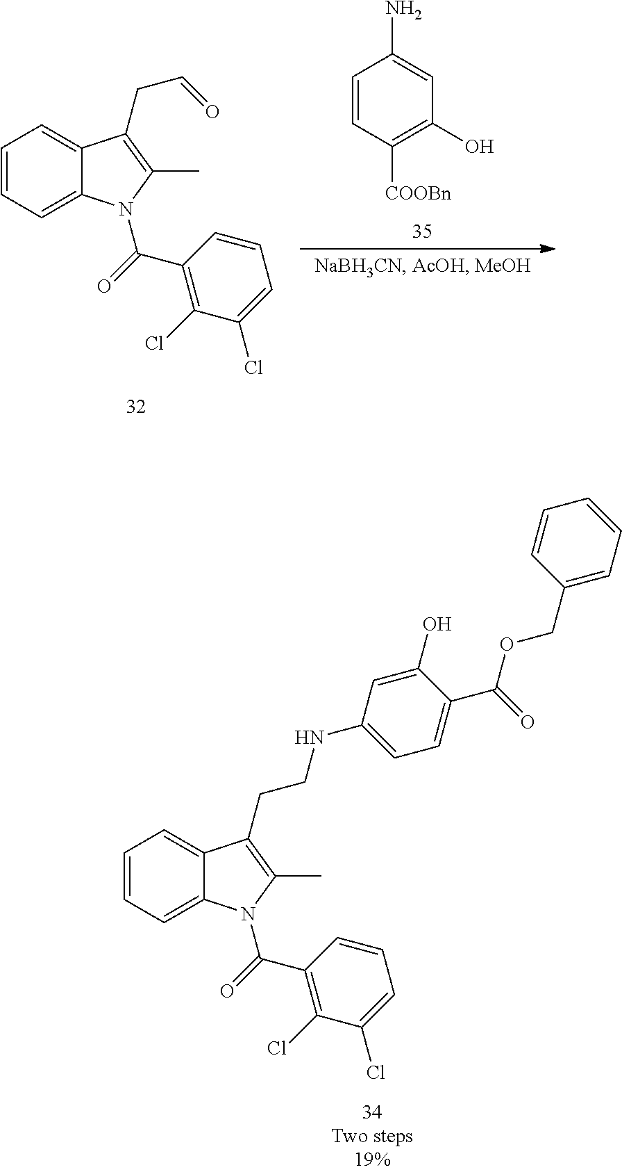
C1=CC=C2C(=C1)C(CCNC1=CC=C(C(=O)OCC3=CC=CC=C3)C(O)=C1)=C(C)N2C(=O)C1=C(Cl)C(Cl)=CC=C1.C1=CC=C2C(=C1)C(CC=O)=C(C)N2C(=O)C1=C(Cl)C(Cl)=CC=C1.C1=CC([COOBn])=C(O)C=C1N
